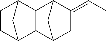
C12C=CC(C1)C1C2C2CC(=CC)C1C2
